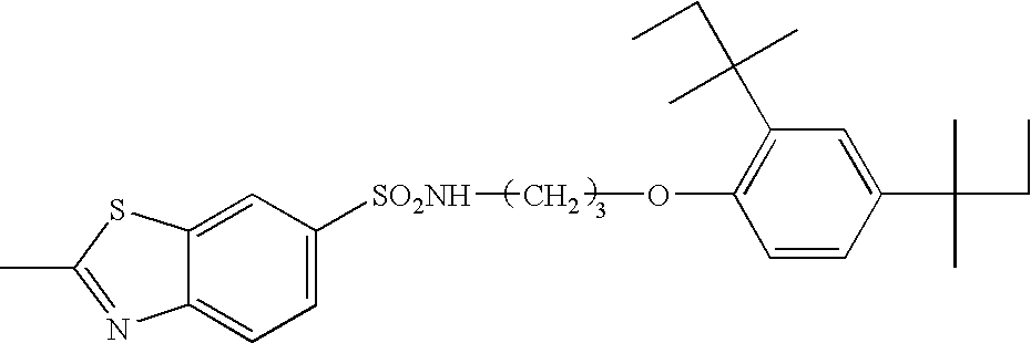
C12=CC([SO2NH]COC3=C(C(C)(C)CC)C=C(C(C)(C)CC)C=C3)=CC=C1N=C(C)S2
